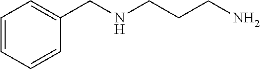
C1=CC=CC(CNCCCN)=C1
